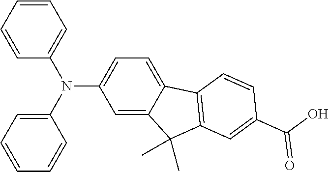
N(C1=CC=C2C(=C1)C(C)(C)C1=C2C=CC(C(O)=O)=C1)(C1=CC=CC=C1)C1=CC=CC=C1
